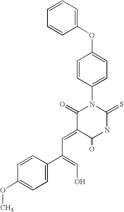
C1(OC2=CC=C(N3C(=O)C(=CC(C4=CC=C(OC)C=C4)=CO)C(=O)NC3=S)C=C2)=CC=CC=C1
